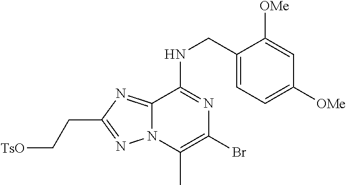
C1(CNC2=NC(Br)=C(C)N3C2=NC(CC[TsO])=N3)=CC=C([OMe])C=C1[OMe]
